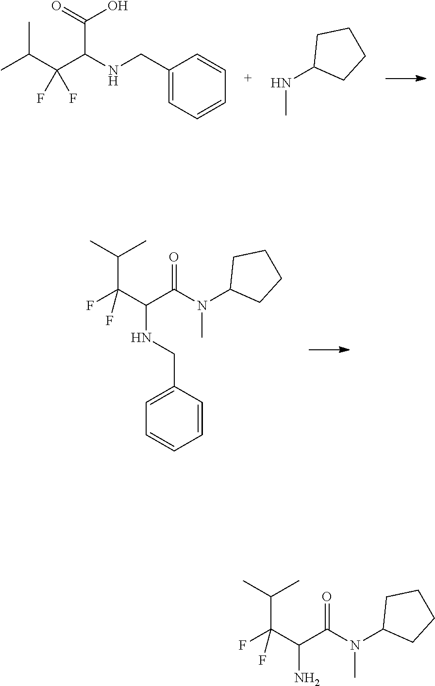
C1(CNC(C(C(C)C)(F)F)C(=O)O)=CC=CC=C1.CNC1CCCC1.CN(C1CCCC1)C(C(C(F)(F)C(C)C)NCC1=CC=CC=C1)=O.CN(C1CCCC1)C(C(C(F)(F)C(C)C)N)=O
